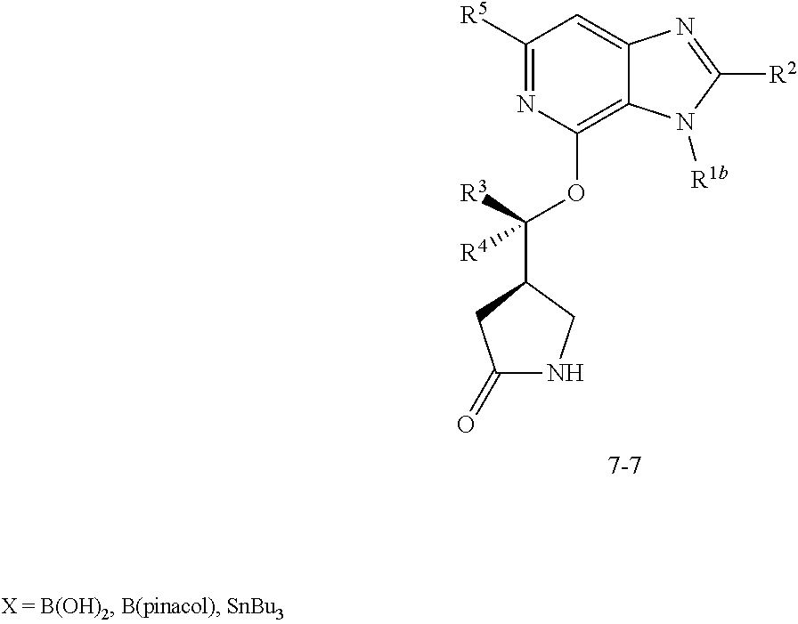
C1(=O)NCC(C(OC2=C3C(=CC([R5])=N2)N=C([R2])N3[R1b])([R3])[R4])C1
